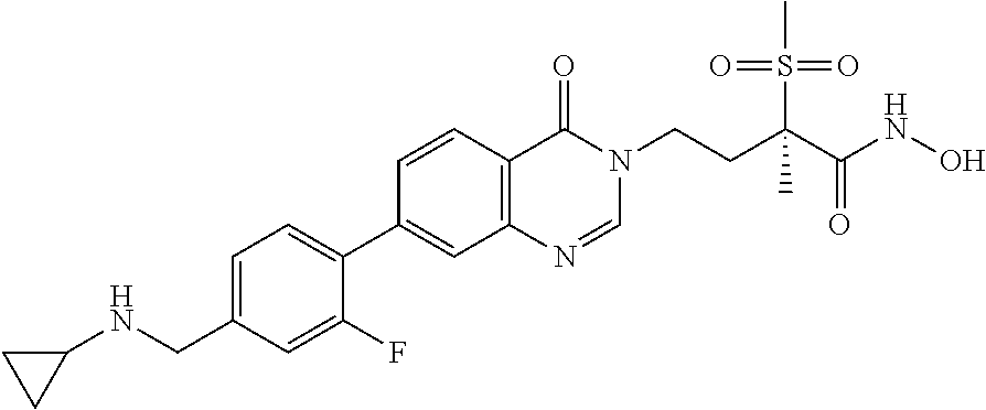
C1=C(CNC2CC2)C=C(F)C(C2=CC3=C(C=C2)C(=O)N(CCC(C(NO)=O)(S(=O)(=O)C)C)C=N3)=C1
